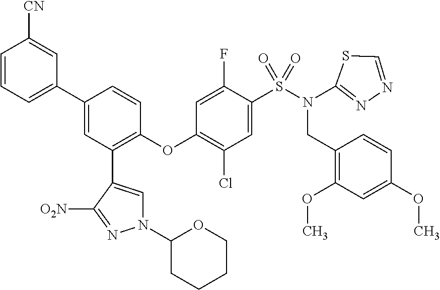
C1=CC=C(C2=CC(C3=CN(C4CCCCO4)N=C3[O2N])=C(OC3=C(Cl)C=C(S(N(CC4=C(OC)C=C(OC)C=C4)C4=NN=CS4)(=O)=O)C(F)=C3)C=C2)C=C1[CN]
